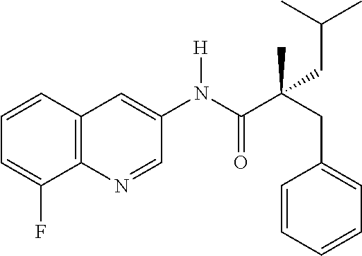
C12=C(C=CC=C1F)C=C(N(C(C(CC1=CC=CC=C1)(CC(C)C)C)=O)[H])C=N2
